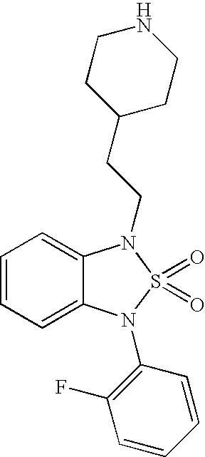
C1=CC=C2C(=C1)N(CCC1CCNCC1)S(=O)(=O)N2C1=C(F)C=CC=C1
